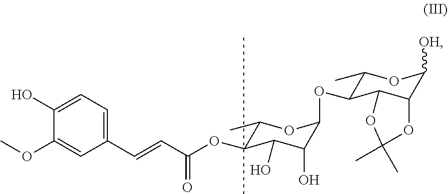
[OH]C1OC(C)C(OC2C(O)C(O)C(OC(C=CC3=CC=C(O)C(OC)=C3)=O)C(C)O2)C2C1OC(C)(C)O2
